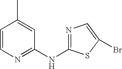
C1=CN=C(NC2=NC=C(Br)S2)C=C1C
